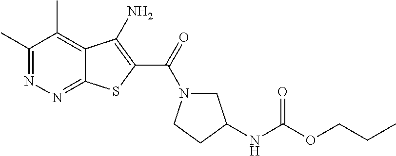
C1(C)=NN=C2C(=C1C)C(N)=C(C(=O)N1CC(NC(OCCC)=O)CC1)S2
